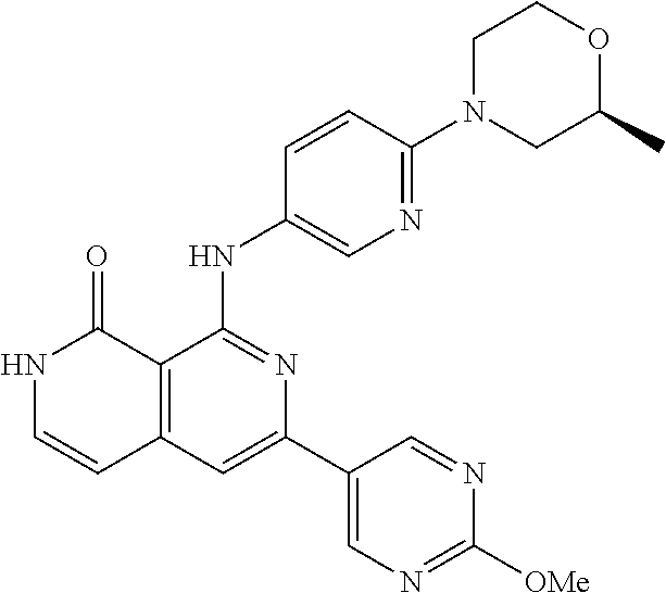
C12=C(C=C(C3=CN=C([OMe])N=C3)N=C1NC1=CN=C(N3CC(C)OCC3)C=C1)C=CNC2=O
